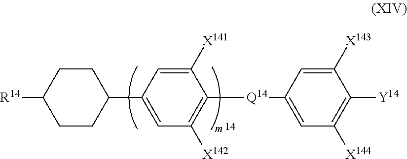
C1([Y14])=C([X144])C=C([Q14]C2=C([X142])C=C(C3CCC([R14])CC3)C=C2[X141])C=C1[X143]
